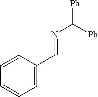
N(C([Ph])[Ph])=CC1=CC=CC=C1
